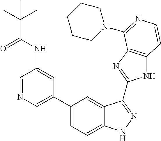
C1(C2=CN=CC(NC(=O)C(C)(C)C)=C2)=CC=C2C(=C1)C(C1=NC3=C(N1)C=CN=C3N1CCCCC1)=NN2
